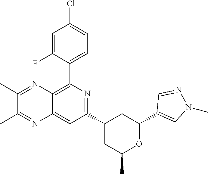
C1(C2=C3C(=CC(C4CC(C)OC(C5=CN(C)N=C5)C4)=N2)N=C(C)C(C)=N3)=CC=C(Cl)C=C1F
